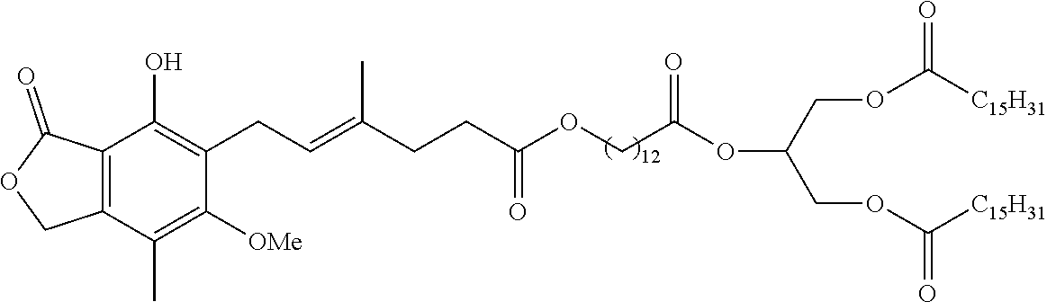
C12=C(C(=O)OC1)C(O)=C(CC=C(CCC(OCC(OC(COC([C15H31])=O)COC([C15H31])=O)=O)=O)C)C([OMe])=C2C
